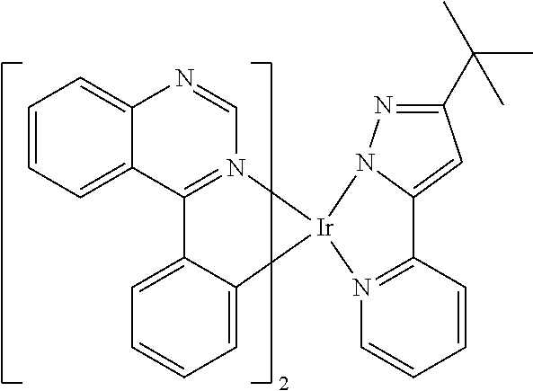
C12=CC=CC=C1C1=N(C=N2)[Ir]2(C3=CC=CC=C13)N1C(=CC(C(C)(C)C)=N1)C1=N2C=CC=C1
